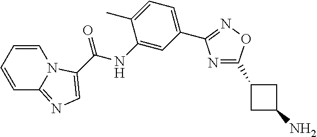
N1=C(C2CC(N)C2)ON=C1C1=CC=C(C)C(NC(=O)C2=CN=C3C=CC=CN32)=C1
